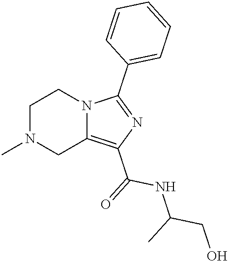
C1N(C)CC2=C(C(=O)NC(CO)C)N=C(C3=CC=CC=C3)N2C1
